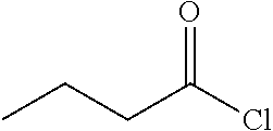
CCCC(Cl)=O
